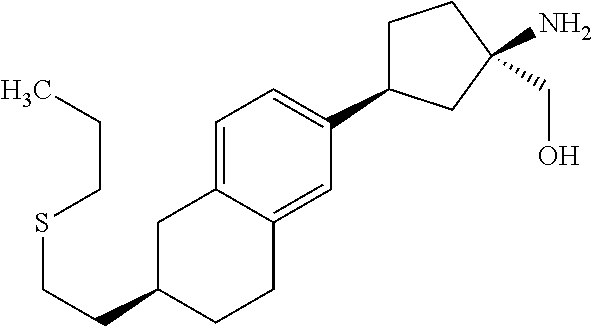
C(CC1CC2=CC=C(C3CCC(N)(CO)C3)C=C2CC1)SCCC
